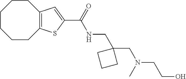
C1CCCC2=C(CC1)C=C(C(NCC1(CN(C)CCO)CCC1)=O)S2
